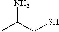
C(CS)(N)C
